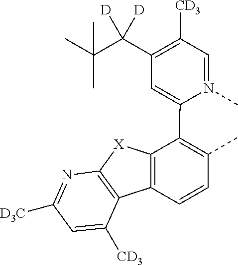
C1=N(C)C(C2=C(C)C=CC3=C2[X]C2=C3C([CD3])=CC([D3C])=N2)=CC(C(C(C)(C)C)([D])[D])=C1[CD3]
